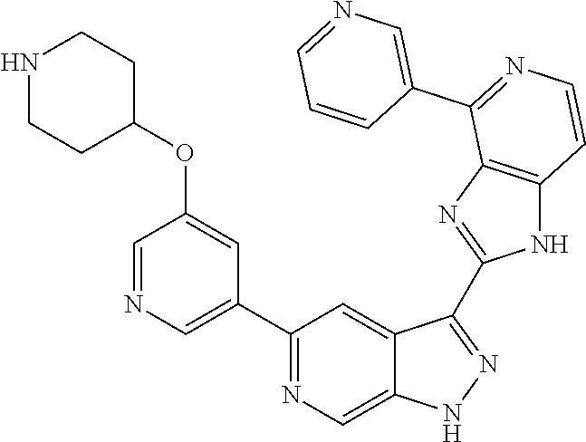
C1(C2=NC=C3C(=C2)C(C2=NC4=C(N2)C=CN=C4C2=CN=CC=C2)=NN3)=CN=CC(OC2CCNCC2)=C1
